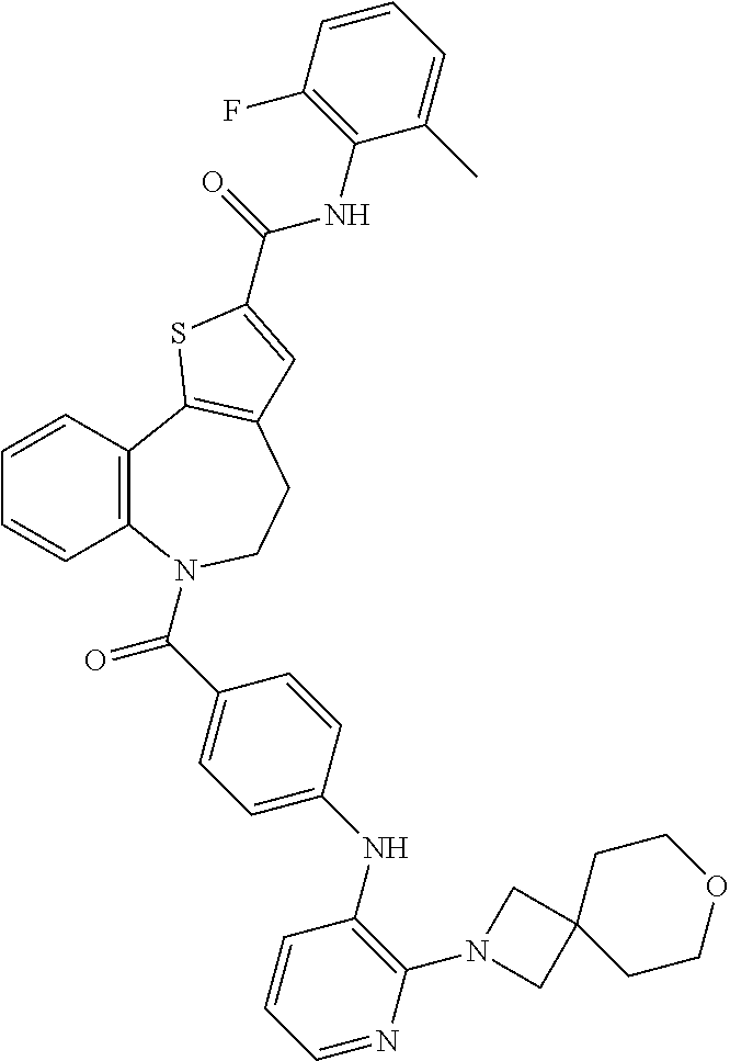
C1=CC2=C(C=C1)N(C(C1=CC=C(NC3=C(N4CC5(C4)CCOCC5)N=CC=C3)C=C1)=O)CCC1=C2SC(C(NC2=C(F)C=CC=C2C)=O)=C1
